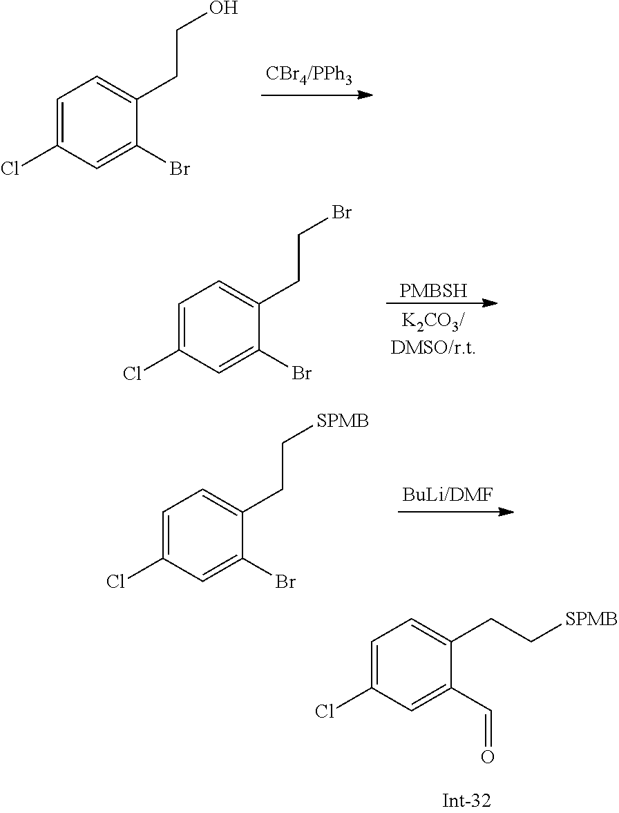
C1=C(Cl)C=C(Br)C(CCO)=C1.C1=C(Cl)C=C(Br)C(CCBr)=C1.[PMBSH].C1=C(Cl)C=C(Br)C(CC[SPMB])=C1.C1=C(Cl)C=C(C=O)C(CC[SPMB])=C1
